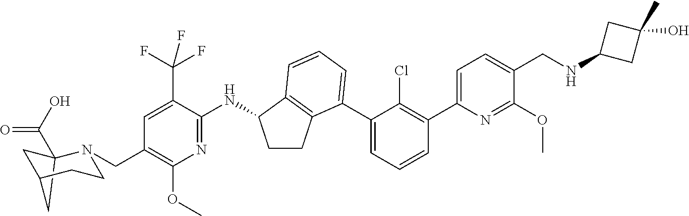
C12(C(O)=O)CC(C1)CCN2CC1=C(OC)N=C(NC2CCC3=C2C=CC=C3C2=CC=CC(C3=CC=C(CNC4CC(C)(O)C4)C(OC)=N3)=C2Cl)C(C(F)(F)F)=C1
